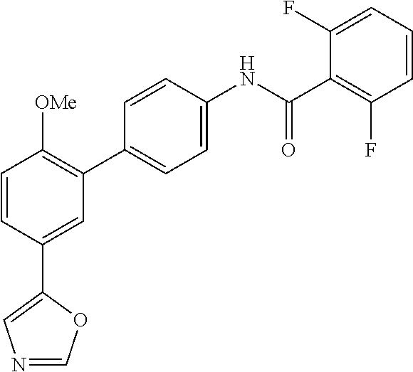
C1=CC(C2=CN=CO2)=CC(C2=CC=C(NC(=O)C3=C(F)C=CC=C3F)C=C2)=C1[OMe]
